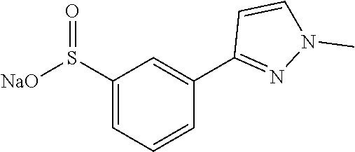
C1(S([NaO])=O)=CC=CC(C2=NN(C)C=C2)=C1
